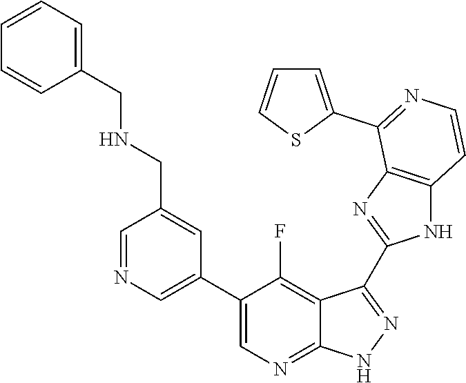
C1=NC=C(C2=CN=C3C(=C2F)C(C2=NC4=C(N2)C=CN=C4C2=CC=CS2)=N[N H]3)C=C1CNCC1=CC=CC=C1
